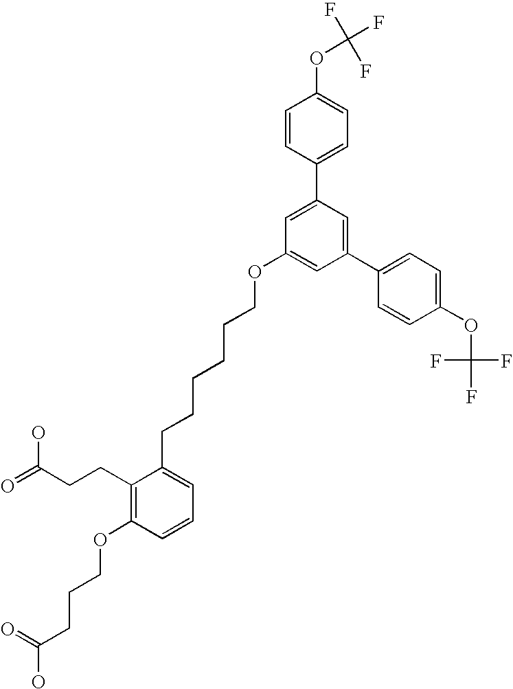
C1(C2=CC(OCCCCCCC3=CC=CC(OCCCC(O)=O)=C3CCC(=O)O)=CC(C3=CC=C(OC(F)(F)F)C=C3)=C2)=CC=C(OC(F)(F)F)C=C1
